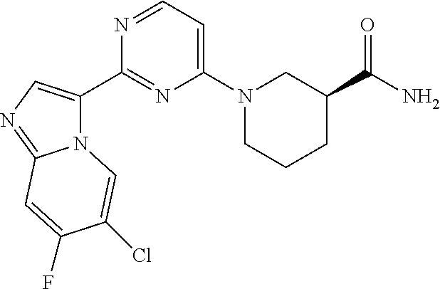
C(C1CN(C2=CC=NC(C3=CN=C4N3C=C(Cl)C(F)=C4)=N2)CCC1)(=O)N
